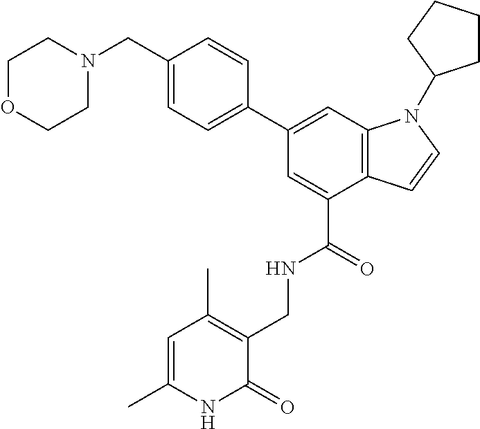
C1OCCN(CC2=CC=C(C3=CC4=C(C(C(=O)NCC5=C(C)C=C(C)NC5=O)=C3)C=CN4C3CCCC3)C=C2)C1
